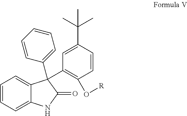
C12=CC=CC=C1C(C1=CC=CC=C1)(C1=C(O[R])C=CC(C(C)(C)C)=C1)C(=O)N2
